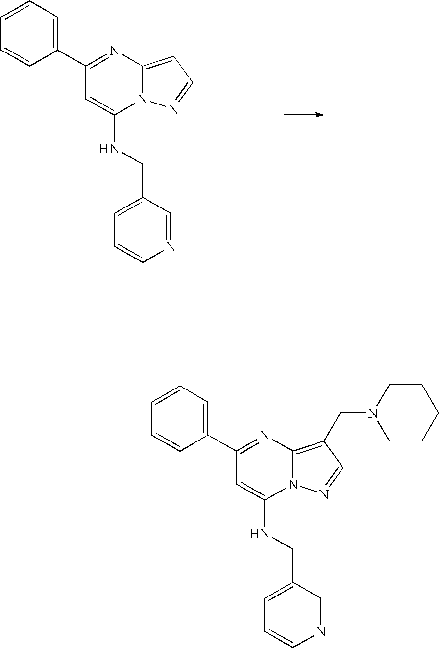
C1=CC=C(C2=NC3=CC=NN3C(NCC3=CC=CN=C3)=C2)C=C1.C1=CC=C(C2=NC3=C(CN4CCCCC4)C=NN3C(NCC3=CC=CN=C3)=C2)C=C1
